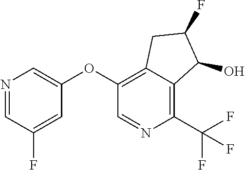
C1(OC2=C3C(=C(C(F)(F)F)N=C2)C(O)C(F)C3)=CN=CC(F)=C1
